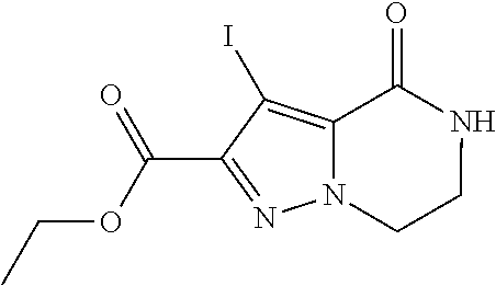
N12C(=C(I)C(C(OCC)=O)=N1)C(=O)NCC2
